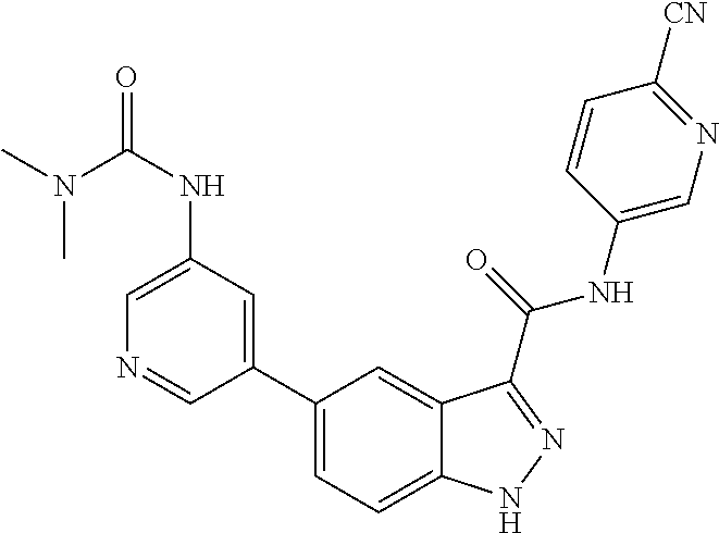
C1(NC(=O)N(C)C)=CN=CC(C2=CC=C3C(=C2)C(C(NC2=CN=C([CN])C=C2)=O)=NN3)=C1
